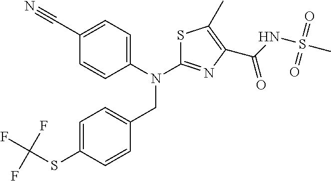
C1=C(SC(F)(F)F)C=CC(CN(C2=NC(C(NS(C)(=O)=O)=O)=C(C)S2)C2=CC=C(C#N)C=C2)=C1
